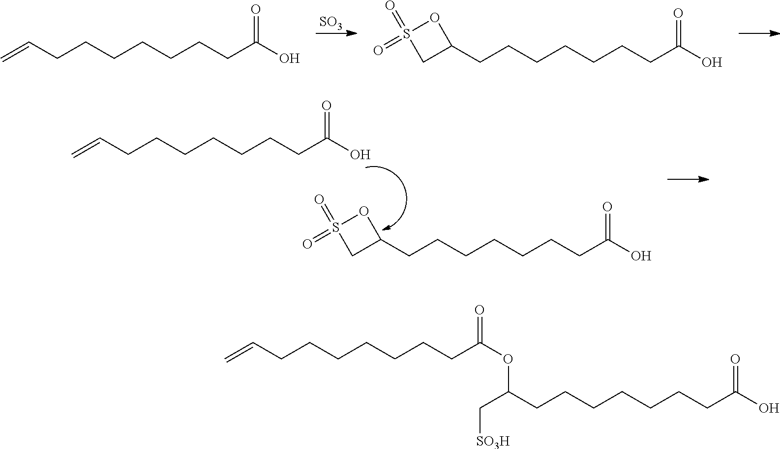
C=CCCCCCCCC(O)=O.[SO3].C1(CCCCCCCC(O)=O)OS(=O)(=O)C1.C1(CCCCCCCC(O)=O)OS(=O)(=O)C1.C=CCCCCCCCC(O)=O.C(C(CCCCCCCC(O)=O)OC(=O)CCCCCCCC=C)[SO3H]
